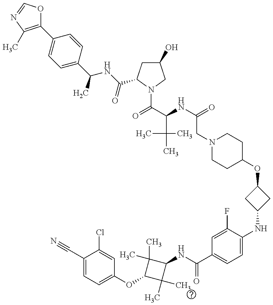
C1(C2=CC=C(C(C)NC(=O)C3CC(O)CN3C(C(NC(=O)CN3CCC(OC4CC(NC5=CC=C(C(=O)NC6C(C)(C)C(OC7=CC=C(C#N)C(Cl)=C7)C6(C)C)C=C5F)C4)CC3)C(C)(C)C)=O)C=C2)=C(C)N=CO1
